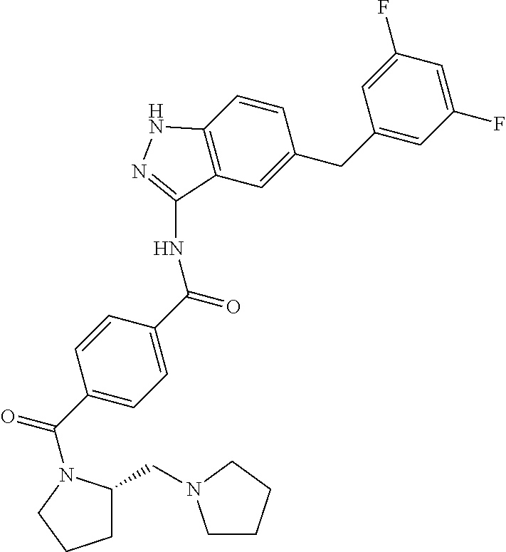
C1=CC2=C(C=C1CC1=CC(F)=CC(F)=C1)C(NC(C1=CC=C(C(=O)N3C(CN4CCCC4)CCC3)C=C1)=O)=NN2
